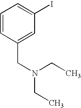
C1=CC(CN(CC)CC)=CC(I)=C1
